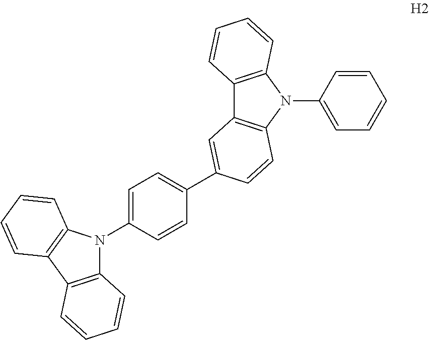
C12=C(C3=C(N1C1=CC=C(C4=CC5=C(N(C6=CC=CC=C6)C6=C5C=CC=C6)C=C4)C=C1)C=CC=C3)C=CC=C2
